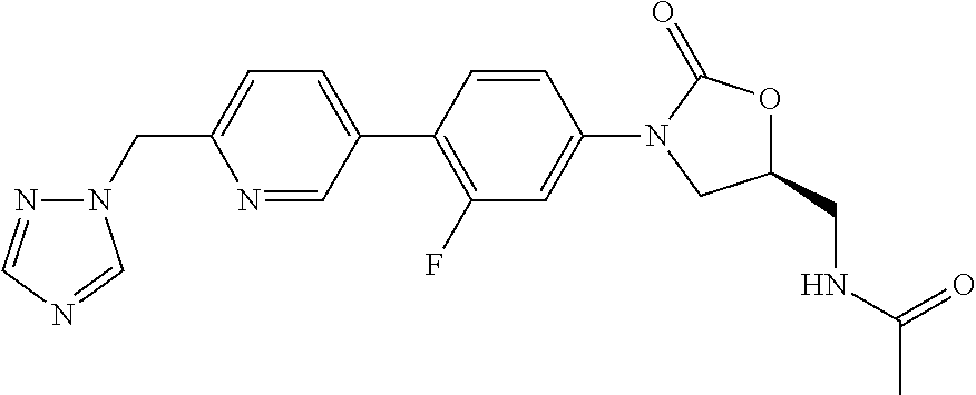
C(C1=CC=C(C2=C(F)C=C(N3C(=O)OC(CNC(=O)C)C3)C=C2)C=N1)N1N=CN=C1
